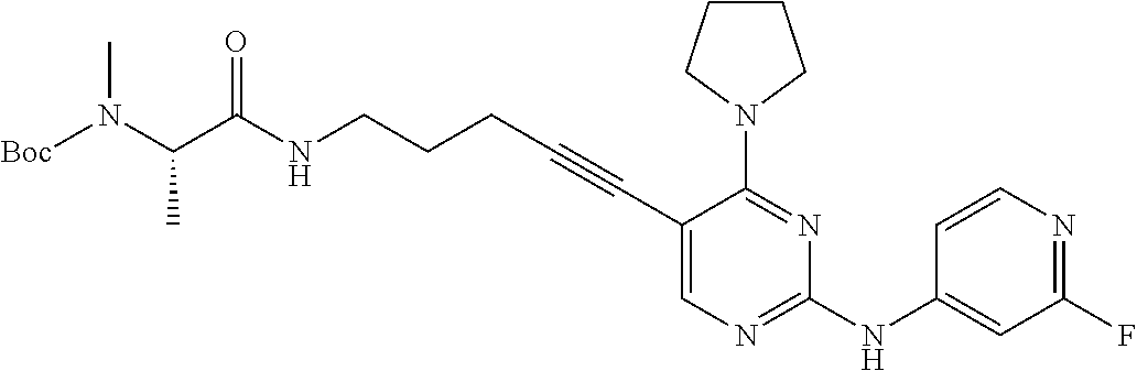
N(CCCC#CC1=CN=C(NC2=CC(F)=NC=C2)N=C1N1CCCC1)C(C(N([Boc])C)C)=O
